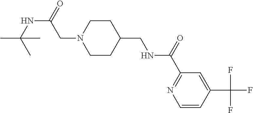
C1=CC(C(F)(F)F)=CC(C(=O)NCC2CCN(CC(NC(C)(C)C)=O)CC2)=N1
